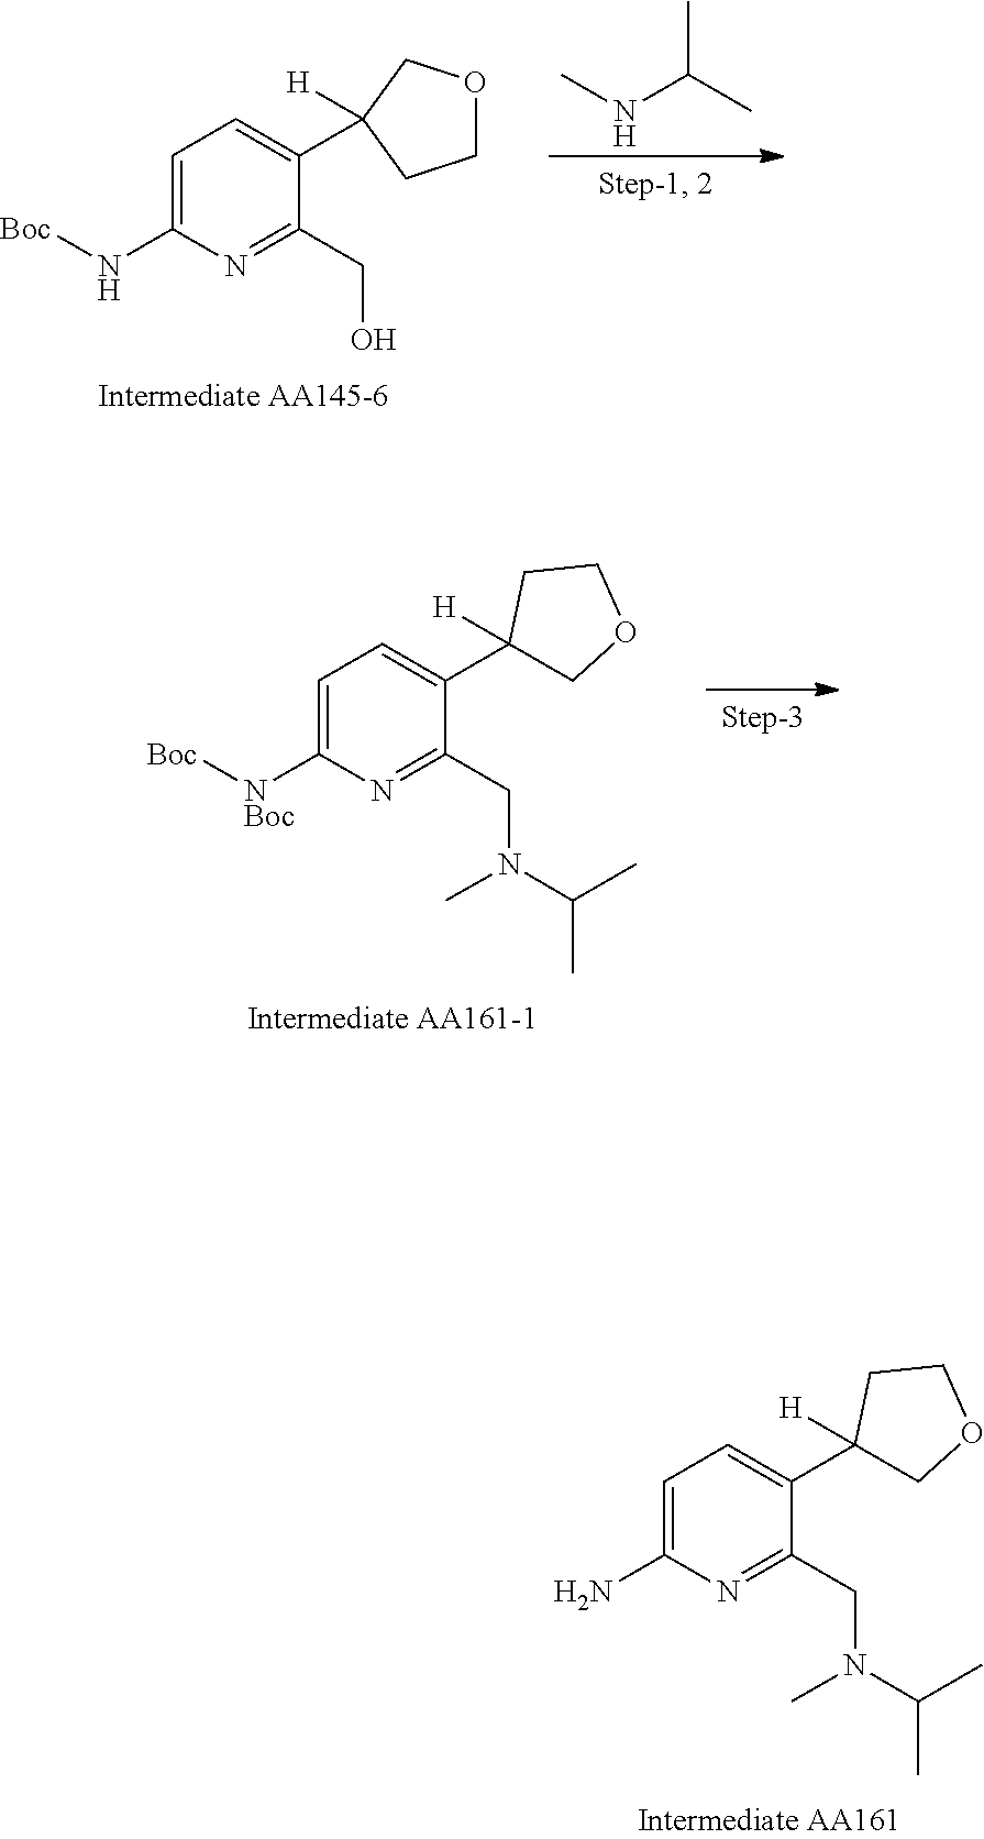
N(C1=CC=C(C2([H])COCC2)C(CO)=N1)[Boc].CC(NC)C.[NBoc](C1=CC=C(C2([H])COCC2)C(CN(C)C(C)C)=N1)[Boc].NC1=CC=C(C2([H])COCC2)C(CN(C)C(C)C)=N1
